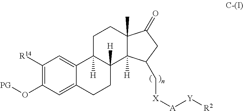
C1([R14])=C(O[PG])C=C2C(=C1)C1([H])C([H])(CC2)C2([H])C(C)(CC1)C(=O)CC2C[X][A][Y][R2]
